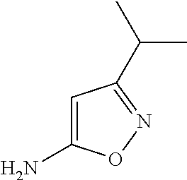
NC1=CC(C(C)C)=NO1
